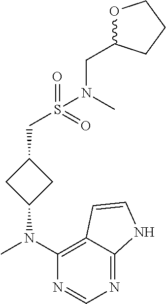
CN(C1=C2C(=NC=N1)NC=C2)C1CC(CS(=O)(=O)N(CC2OCCC2)C)C1
